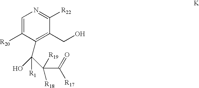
C1=C([R20])C(C(C(C(=O)[R17])([R19])[R18])([R1])O)=C(CO)C([R22])=N1
